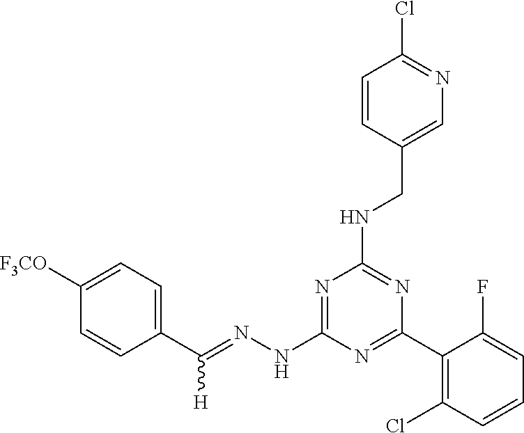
C1(C(=NNC2=NC(NCC3=CN=C(Cl)C=C3)=NC(C3=C(Cl)C=CC=C3F)=N2)[H])=CC=C([F3CO])C=C1
